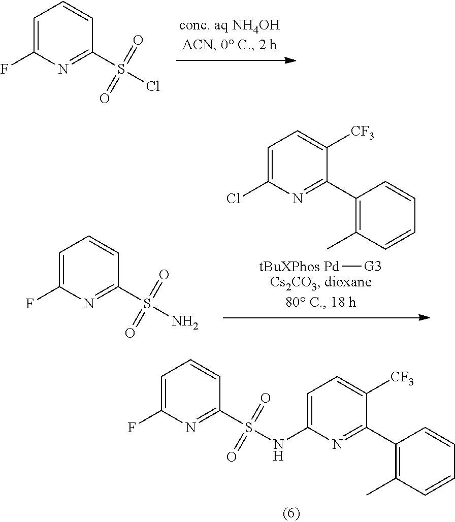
C1=C(F)N=C(S(Cl)(=O)=O)C=C1.[tBuXPhos Pd][G3].C1=C(Cl)N=C(C2=C(C)C=CC=C2)C([CF3])=C1.C1=C(F)N=C(S(N)(=O)=O)C=C1.C1=C(F)N=C(S(NC2=CC=C([CF3])C(C3=C(C)C=CC=C3)=N2)(=O)=O)C=C1
